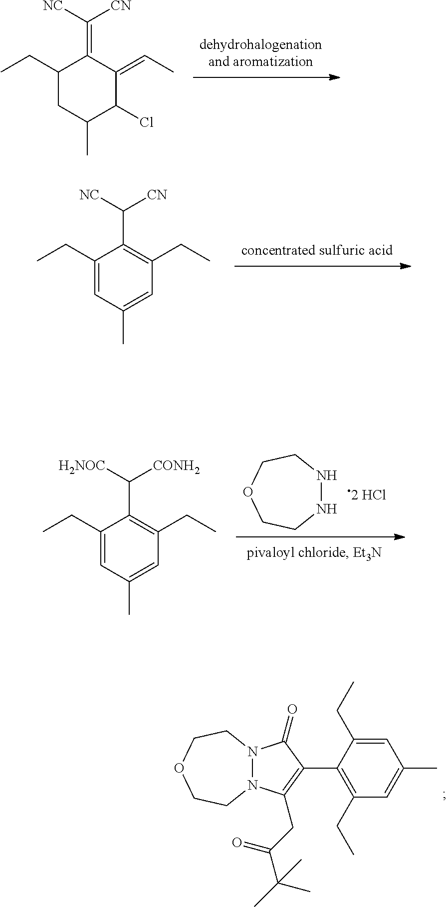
C1(CC)CC(C)C(Cl)C(=CC)C1=C([CN])[NC].C1(CC)=CC(C)=CC(CC)=C1C([CN])[NC].N1NCCOCC1.C1(CC)=CC(C)=CC(CC)=C1C([CONH2])[H2NOC].N12N(CCOCC1)C(=O)C(C1=C(CC)C=C(C)C=C1CC)=C2CC(C(C)(C)C)=O
